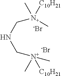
C(NC[N+](C)([C10H21])C)[N+](C)([C10H21])C.[-Br].[-Br]
